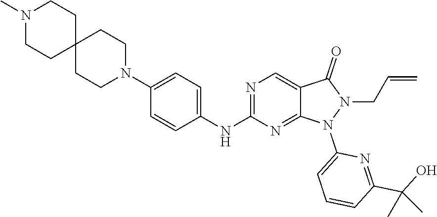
N1=C(NC2=CC=C(N3CCC4(CC3)CCN(C)CC4)C=C2)N=C2C(=C1)C(=O)N(CC=C)N2C1=CC=CC(C(O)(C)C)=N1
